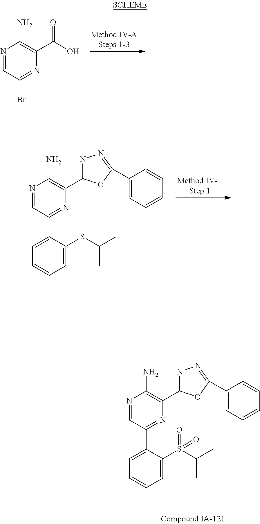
N1=CC(Br)=NC(C(O)=O)=C1N.N1=CC(C2=CC=CC=C2S(C(C)C)(=O)=O)=NC(C2=NN=C(C3=CC=CC=C3)O2)=C1N.N1=CC(C2=CC=CC=C2SC(C)C)=NC(C2=NN=C(C3=CC=CC=C3)O2)=C1N
